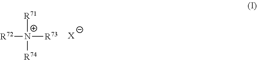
[R72][N+]([R73])([R71])[R74].[X]
